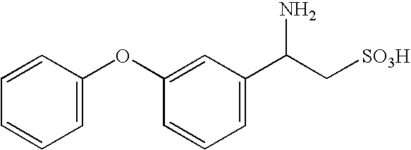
C1=CC(OC2=CC(C(C[SO3H])N)=CC=C2)=CC=C1
